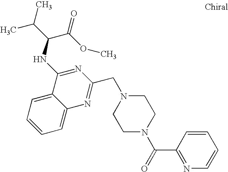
C1=C2C(=CC=C1)C(NC(C(C)C)C(OC)=O)=NC(CN1CCN(C(=O)C3=NC=CC=C3)CC1)=N2
